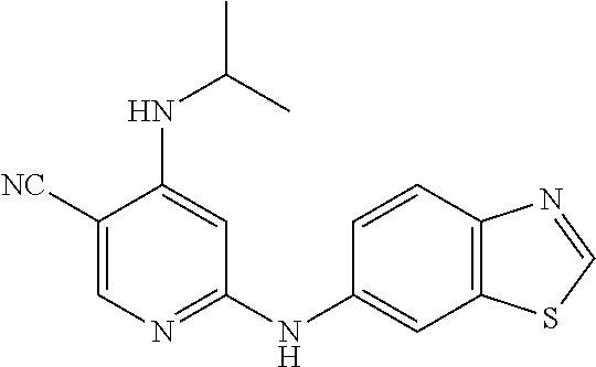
C1([NC])=CN=C(NC2=CC3=C(C=C2)N=CS3)C=C1NC(C)C
